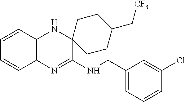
C1=CC2=C(C=C1)N=C(NCC1=CC=CC(Cl)=C1)C1(N2)CCC(C[CF3])CC1
